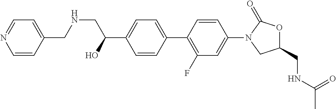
C1=C(C2=C(F)C=C(N3CC(CNC(C)=O)OC3=O)C=C2)C=CC(C(CNCC2=CC=NC=C2)O)=C1
